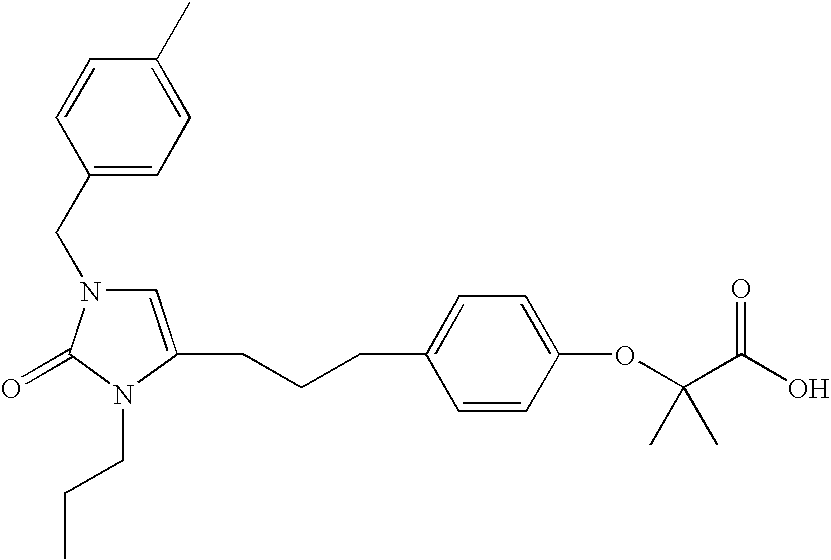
C(CCC1=CC=C(OC(C(O)=O)(C)C)C=C1)C1=CN(CC2=CC=C(C)C=C2)C(=O)N1CCC
